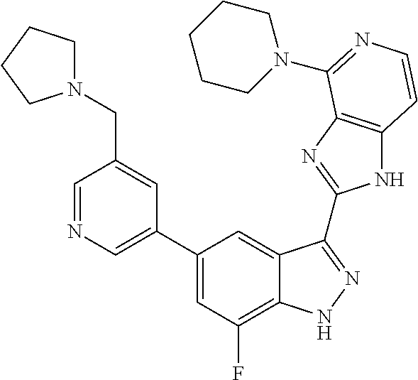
C1=C(C2=CC(F)=C3C(=C2)C(C2=NC4=C(N2)C=CN=C4N2CCCCC2)=NN3)C=C(CN2CCCC2)C=N1
